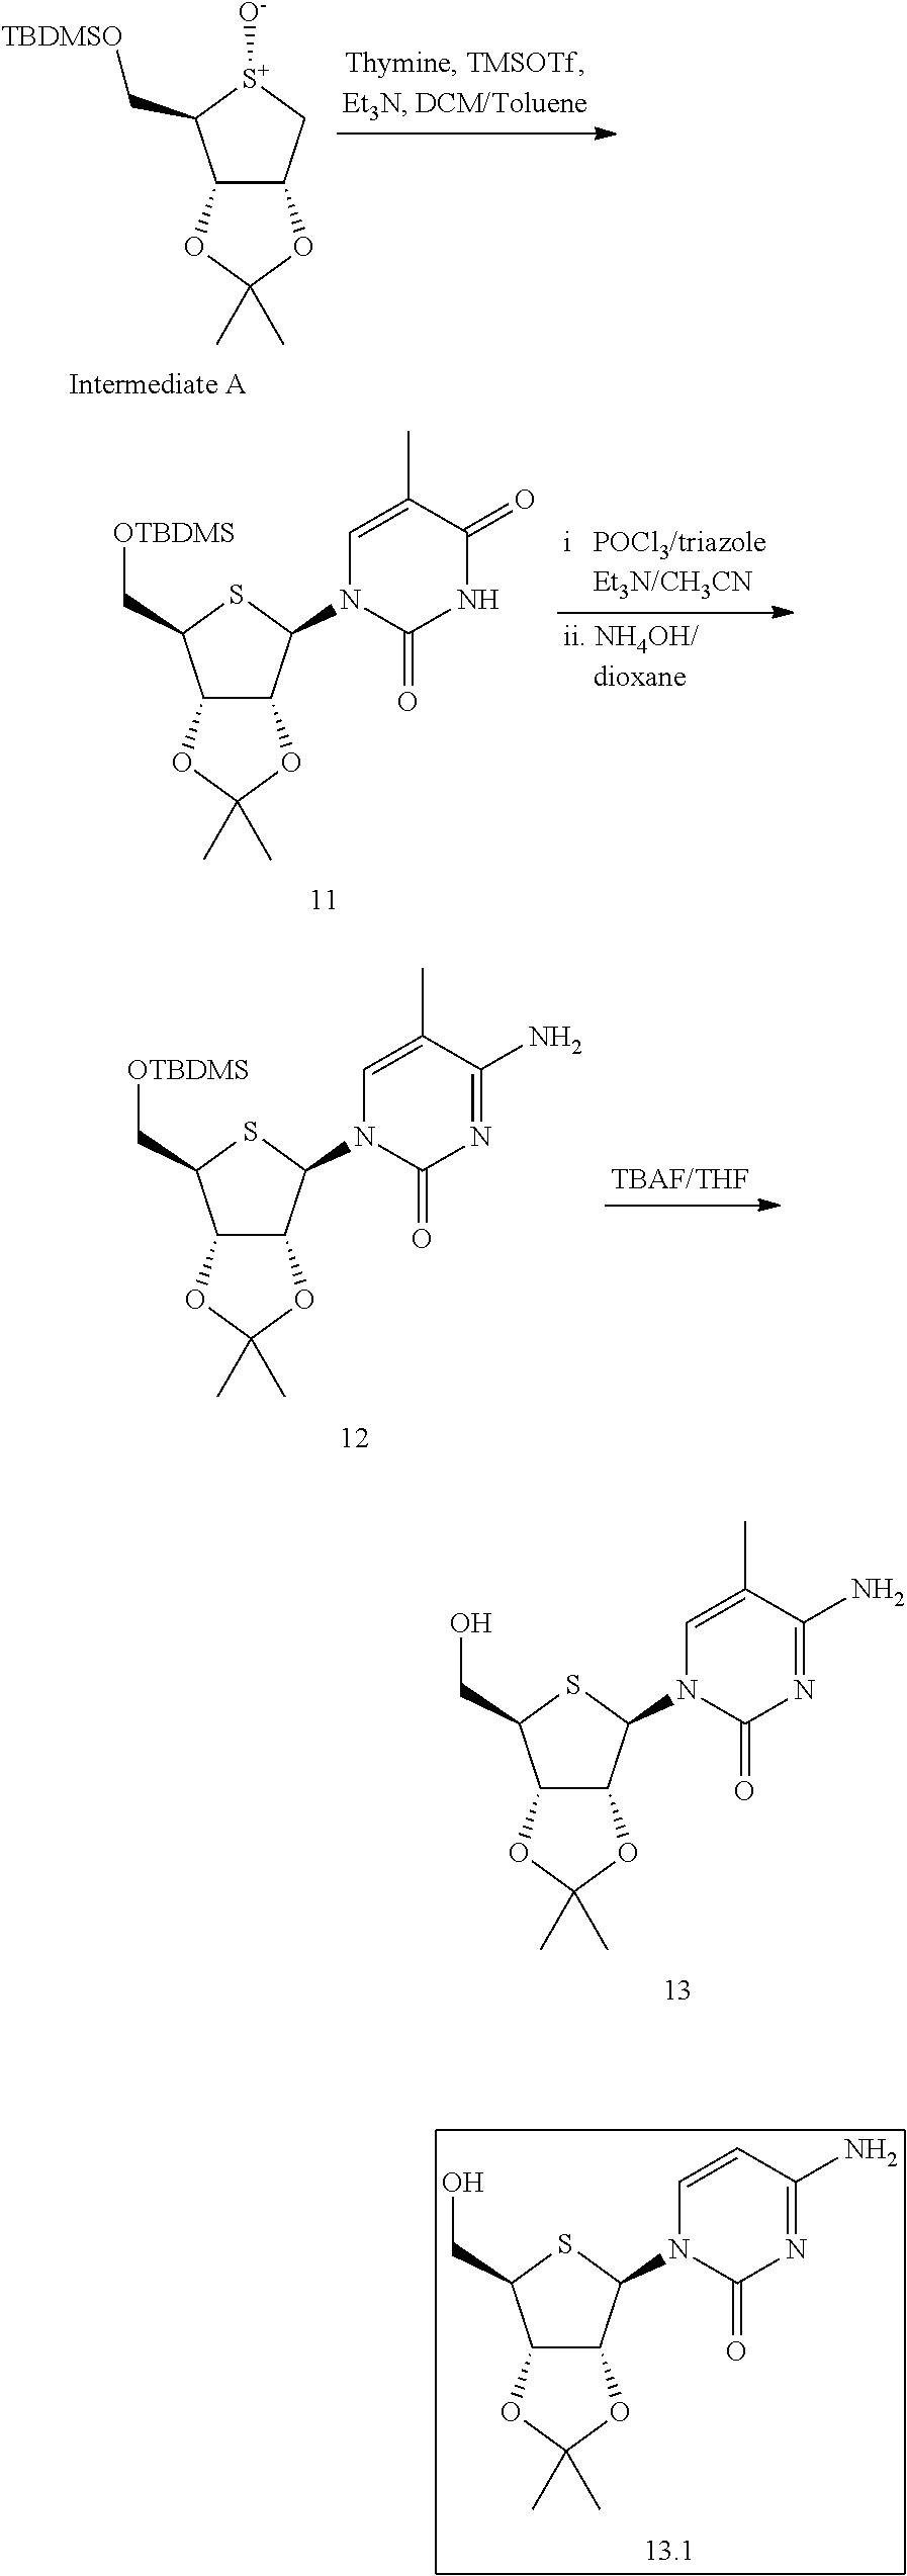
C12C(C[S+]([O-])C1C[TBDMSO])OC(C)(C)O2.C12C(C(N3C(=O)N=C(N)C(C)=C3)SC1CO)OC(C)(C)O2.C12C(C(N3C(=O)N=C(N)C=C3)SC1CO)OC(C)(C)O2.C12C(C(N3C(=O)NC(=O)C(C)=C3)SC1C[OTBDMS])OC(C)(C)O2.C12C(C(N3C(=O)N=C(N)C(C)=C3)SC1C[OTBDMS])OC(C)(C)O2
